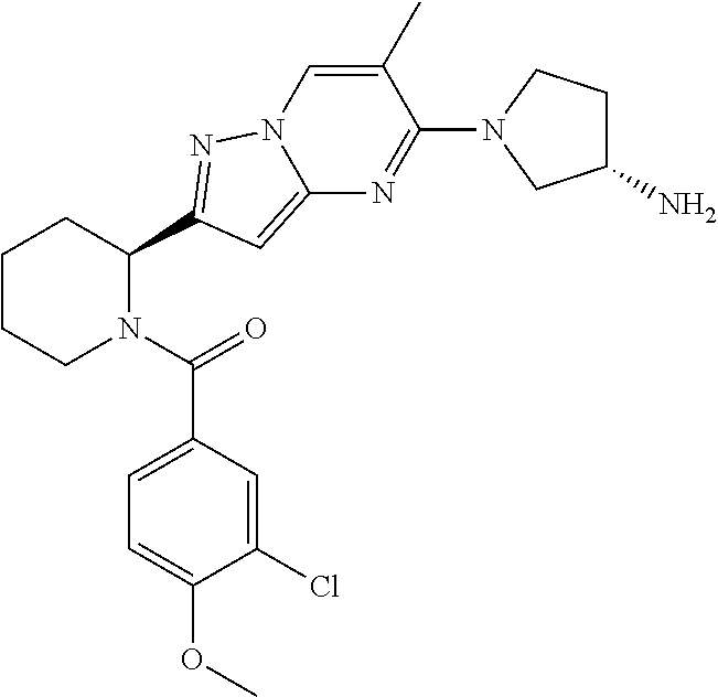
C1CCN(C(=O)C2=CC=C(OC)C(Cl)=C2)C(C2=NN3C(=C2)N=C(N2CC(N)CC2)C(C)=C3)C1
